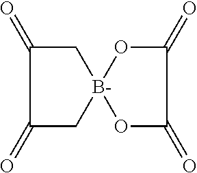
C1(=O)C[B-]2(CC1=O)OC(=O)C(=O)O2
